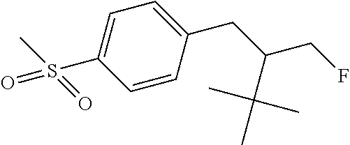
C1=CC(CC(CF)C(C)(C)C)=CC=C1S(C)(=O)=O
